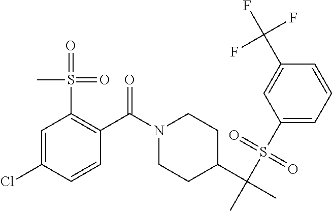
C1(S(C(C)(C2CCN(C(C3=C(S(=O)(=O)C)C=C(Cl)C=C3)=O)CC2)C)(=O)=O)=CC=CC(C(F)(F)F)=C1
